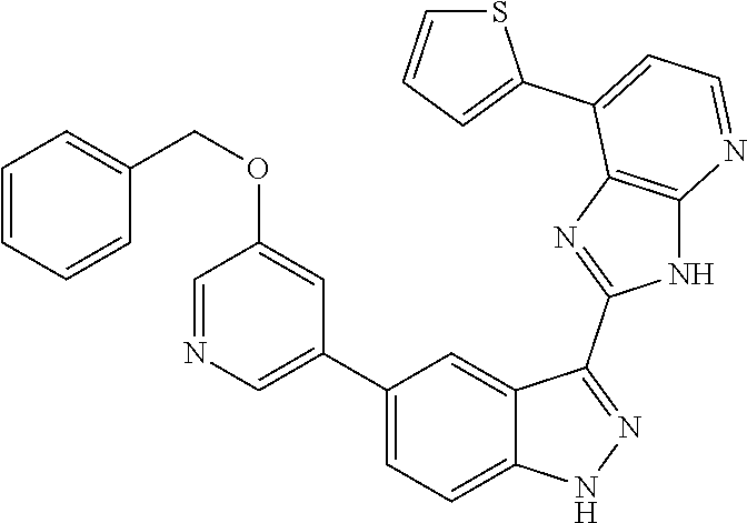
C1(C2=CC=C3C(=C2)C(C2=NC4=C(N2)N=CC=C4C2=CC=CS2)=NN3)=CN=CC(OCC2=CC=CC=C2)=C1
